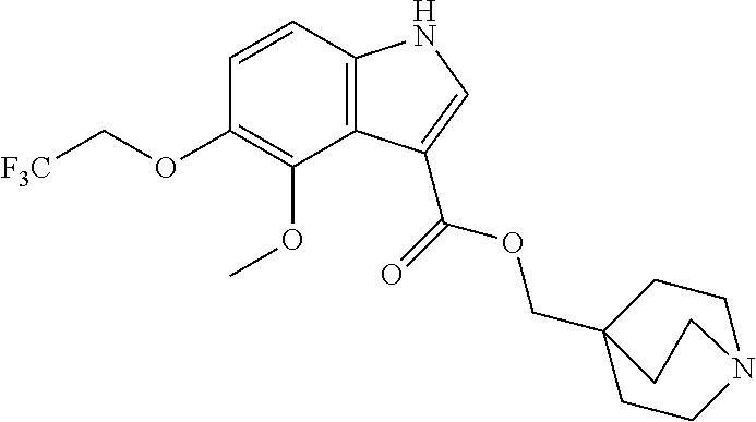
C12=C(C=CC(OC[F3C])=C1OC)NC=C2C(OCC12CCN(CC1)CC2)=O
